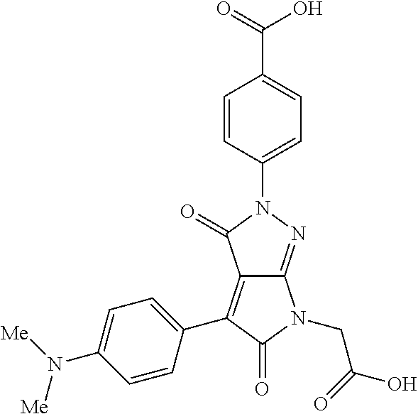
C1=CC(N2N=C3C(=C(C4=CC=C(N([Me])[Me])C=C4)C(=O)N3CC(O)=O)C2=O)=CC=C1C(=O)O
